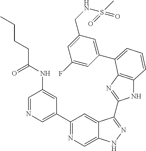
C1=NC=C(C2=NC=C3C(=C2)C(C2=NC4=C(N2)C=CC=C4C2=CC(CNS(C)(=O)=O)=CC(F)=C2)=NN3)C=C1NC(CCCC)=O
